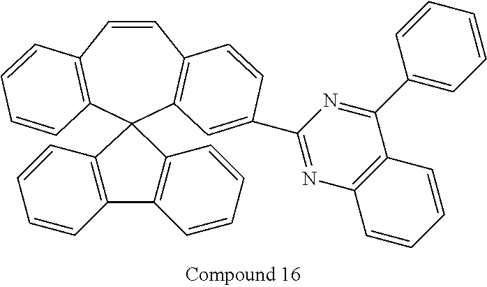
C1=CC2=C(C=C(C3=NC4=C(C(C5=CC=CC=C5)=N3)C=CC=C4)C=C2)C2(C3=C1C=CC=C3)C1=C(C3=C2C=CC=C3)C=CC=C1
